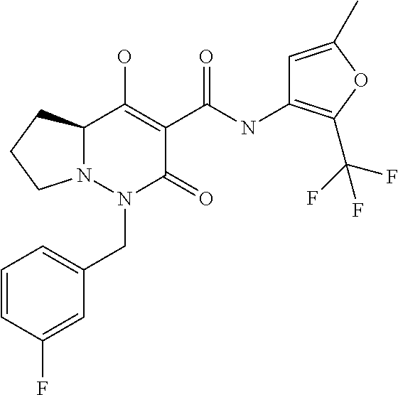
C1=CC(F)=CC(CN2N3C(CCC3)C(O)=C(C(NC3=C(C(F)(F)F)OC(C)=C3)=O)C2=O)=C1
